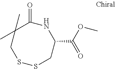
C1(=O)C(C)(C)CSSCC(C(=O)OC)N1
